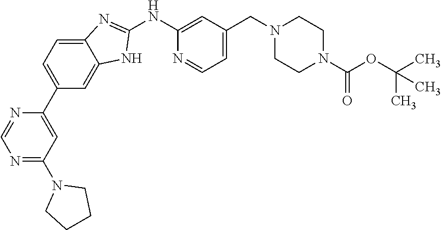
C1(NC2=CC(CN3CCN(C(OC(C)(C)C)=O)CC3)=CC=N2)=NC2=CC=C(C3=CC(N4CCCC4)=NC=N3)C=C2N1
